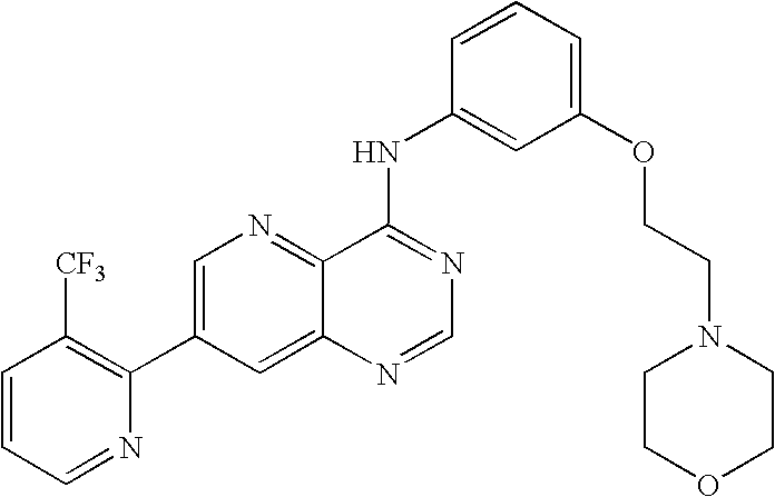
C1=CC=NC(C2=CN=C3C(=C2)N=CN=C3NC2=CC(OCCN3CCOCC3)=CC=C2)=C1[CF3]
